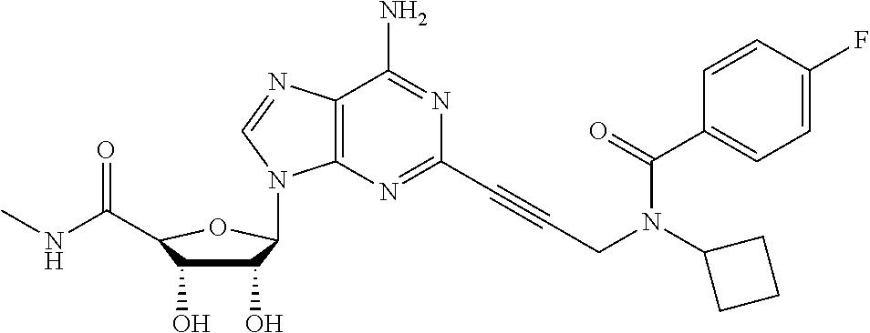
C1(O)C(O)C(C(NC)=O)OC1N1C2=C(C(N)=NC(C#CCN(C(=O)C3=CC=C(F)C=C3)C3CCC3)=N2)N=C1
